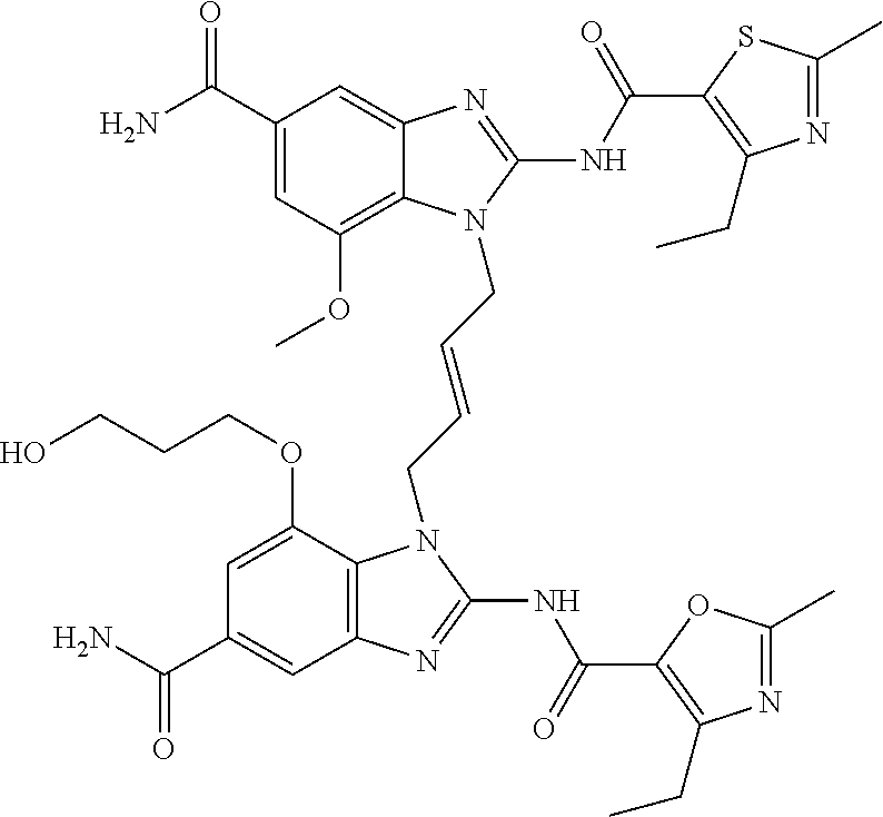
C1(C(N)=O)=CC(OC)=C2C(=C1)N=C(NC(=O)C1=C(CC)N=C(C)S1)N2CC=CCN1C2=C(C=C(C(N)=O)C=C2OCCCO)N=C1NC(=O)C1=C(CC)N=C(C)O1
